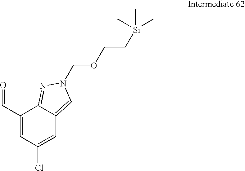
C1(C=O)=CC(Cl)=CC2=CN(COCC[Si](C)(C)C)N=C12
